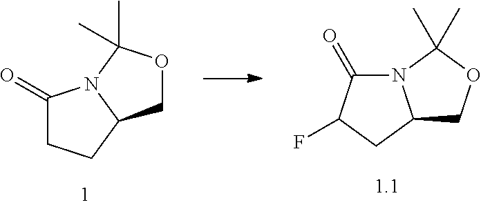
C1(=O)CCC2N1C(C)(C)OC2.N12C(=O)C(F)CC1COC2(C)C
